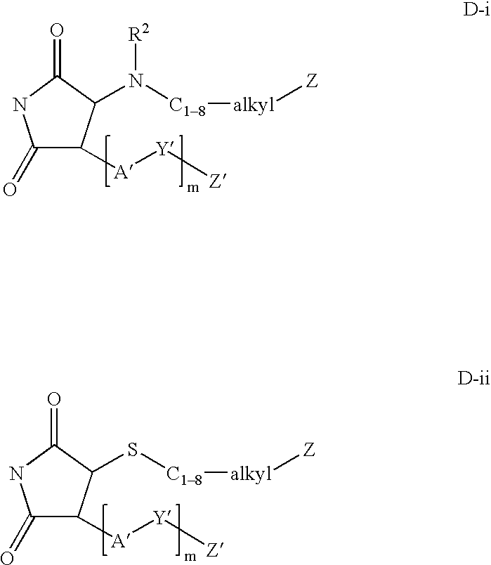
C1(=O)C([A][Y][Z])C(N([R2])[C18][alkyl][Z])C(=O)N1.C1(=O)C([A][Y][Z])C(S[C18][alkyl][Z])C(=O)N1
